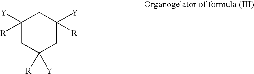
C1([Y])([R])CC([R])([Y])CC([Y])([R])C1
